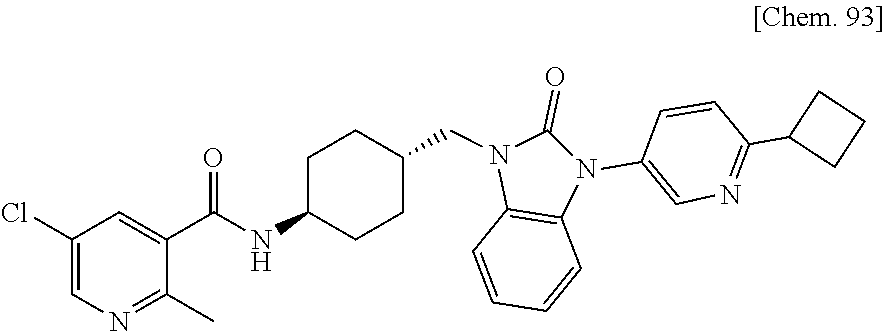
C1(C)=NC=C(Cl)C=C1C(=O)NC1CCC(CN2C(=O)N(C3=CN=C(C4CCC4)C=C3)C3=C2C=CC=C3)CC1
